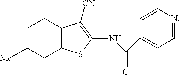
C1C([Me])CC2=C(C1)C([CN])=C(NC(=O)C1=CC=NC=C1)S2
